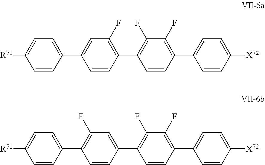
C1=C([R71])C=CC(C2=CC(F)=C(C3=C(F)C(F)=C(C4=CC=C([X72])C=C4)C=C3)C=C2)=C1.C1=C([R71])C=CC(C2=C(F)C=C(C3=C(F)C(F)=C(C4=CC=C([X72])C=C4)C=C3)C=C2)=C1
